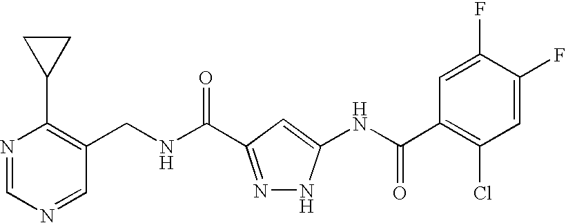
C1(CNC(=O)C2=NNC(NC(C3=C(Cl)C=C(F)C(F)=C3)=O)=C2)=C(C2CC2)N=CN=C1
